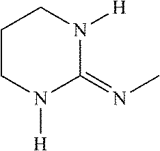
C1CN([H])C(=NC)N([H])C1
